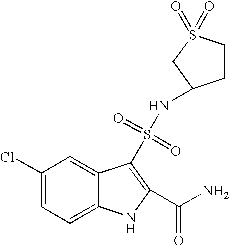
C1(Cl)=CC=C2C(=C1)C(S(=O)(=O)NC1CCS(=O)(=O)C1)=C(C(N)=O)N2
